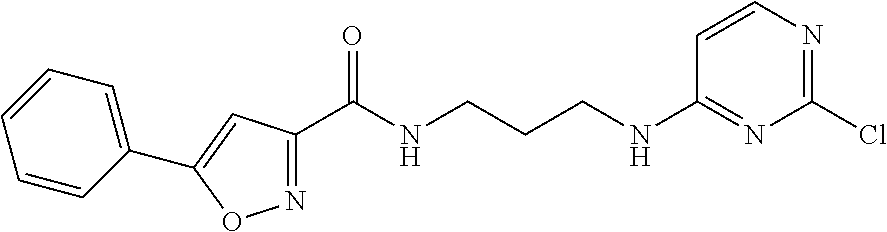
N1=C(C(NCCCNC2=NC(Cl)=NC=C2)=O)C=C(C2=CC=CC=C2)O1
